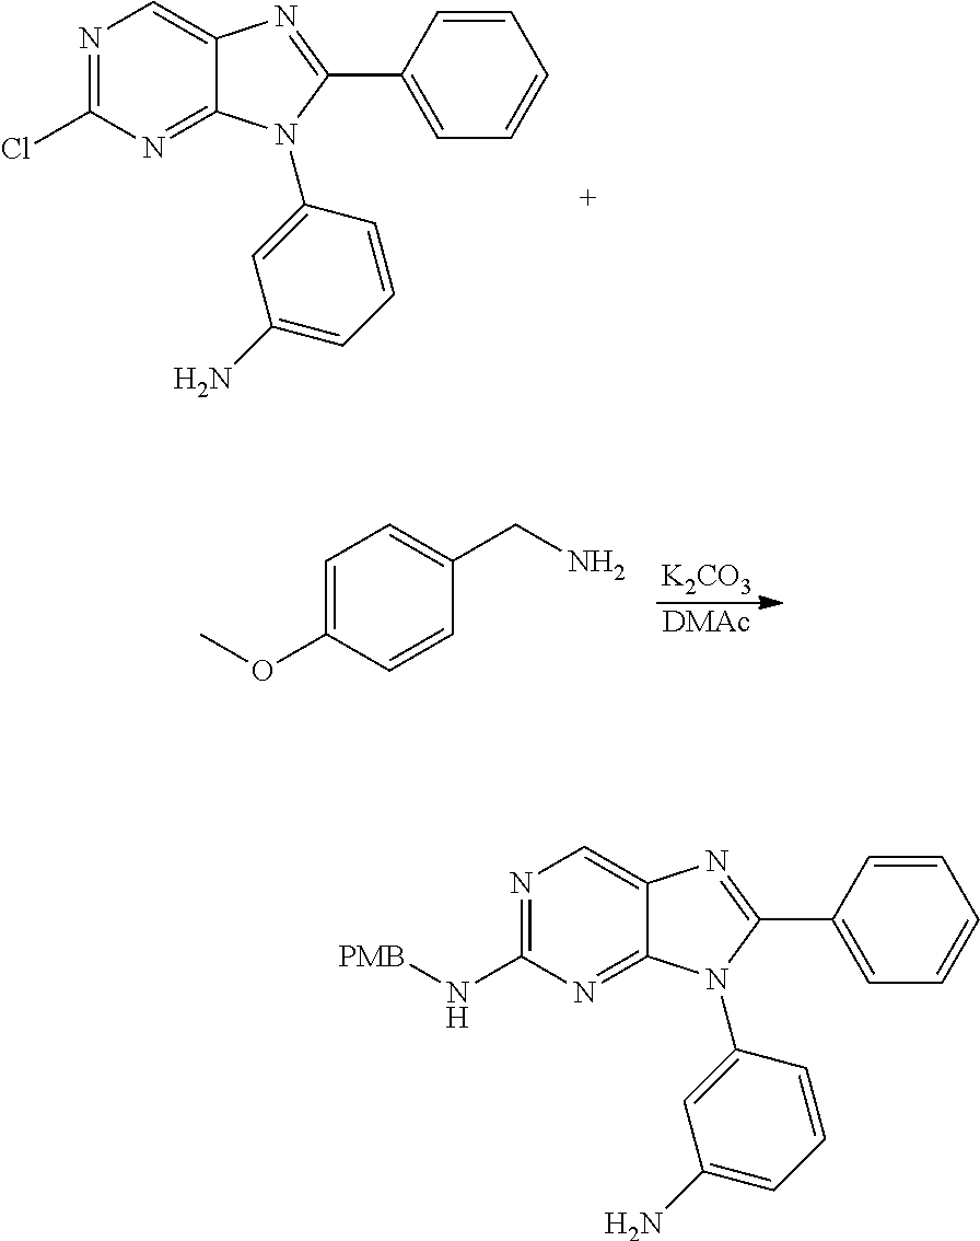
N1=C(Cl)N=C2C(=C1)N=C(C1=CC=CC=C1)N2C1=CC(N)=CC=C1.[K2CO3].[DMAc].C1=C(OC)C=CC(CN)=C1.N1=C(N[PMB])N=C2C(=C1)N=C(C1=CC=CC=C1)N2C1=CC(N)=CC=C1
